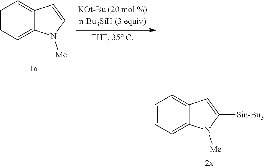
C12=CC=CC=C1C=CN2[Me].C12=CC=CC=C1C=C([Sin-Bu3])N2[Me]
